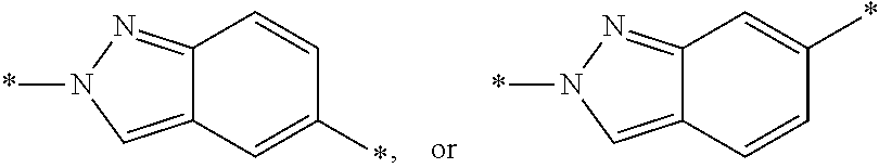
C12=NN(*)C=C1C=C(*)C=C2.C12=NN(*)C=C1C=CC(*)=C2
